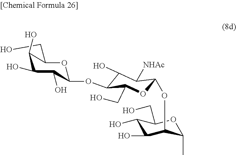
C1(O)C(O)C(O)C(OC2C(O)C([NHAc])C(OC3C(O)C(O)C(CO)OC3C)OC2CO)OC1CO
